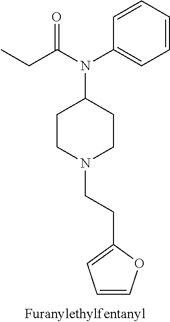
C1=CC=CC=C1N(C1CCN(CCC2=CC=CO2)CC1)C(=O)CC
